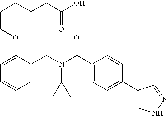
C1=C(CN(C(C2=CC=C(C3=CNN=C3)C=C2)=O)C2CC2)C(OCCCCCC(O)=O)=CC=C1
